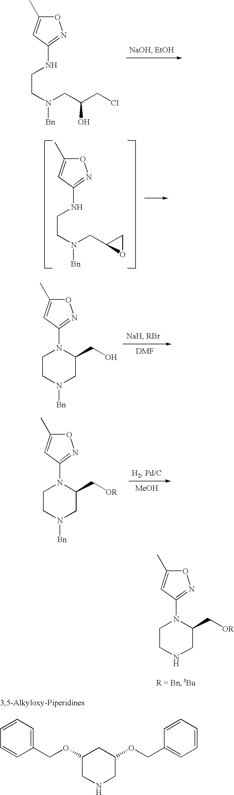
O1C(C)=CC(NCCN([Bn])CC(CCl)O)=N1.O1C(C)=CC(NCCN([Bn])CC2CO2)=N1.O1C(C)=CC(N2CCN([Bn])CC2CO)=N1.O1C(C)=CC(N2CCN([Bn])CC2C[OR])=N1.[MeOH].O1C(C)=CC(N2CCNCC2C[OR])=N1.C1=CC=CC(COC2CNCC(OCC3=CC=CC=C3)C2)=C1
